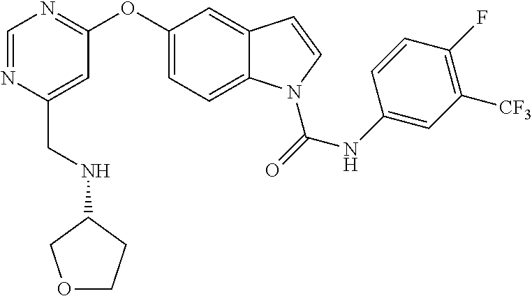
C(C1=CC(OC2=CC=C3C(=C2)C=CN3C(=O)NC2=CC([CF3])=C(F)C=C2)=NC=N1)NC1CCOC1
